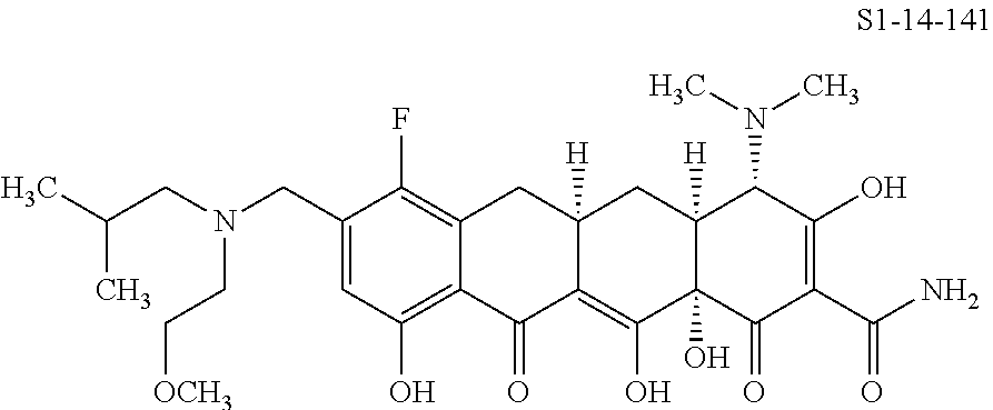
C1(CN(CC(C)C)CC[OCH3])=CC(O)=C2C(=C1F)CC1([H])C(=C(O)C3(O)C([H])(C1)C(N(C)C)C(O)=C(C(=O)N)C3=O)C2=O
